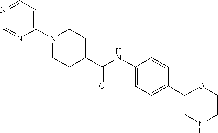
N1(C2=CC=NC=N2)CCC(C(NC2=CC=C(C3CNCCO3)C=C2)=O)CC1
